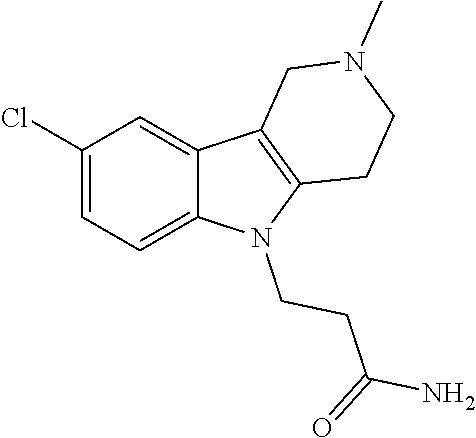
C1(Cl)=CC=C2C(=C1)C1=C(N2CCC(N)=O)CCN(C)C1
